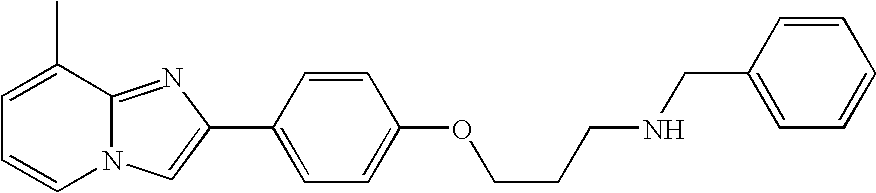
C1=C(C)C2=NC(C3=CC=C(OCCCNCC4=CC=CC=C4)C=C3)=CN2C=C1
